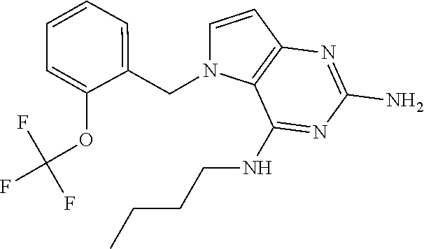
C1=CC2=C(N1CC1=CC=CC=C1OC(F)(F)F)C(NCCCC)=NC(N)=N2
